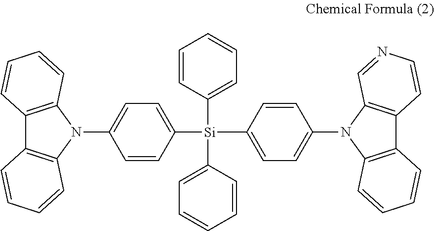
C12=C(N(C3=CC=C([Si](C4=CC=CC=C4)(C4=CC=CC=C4)C4=CC=C(N5C6=C(C7=C5C=NC=C7)C=CC=C6)C=C4)C=C3)C3=C1C=CC=C3)C=CC=C2
